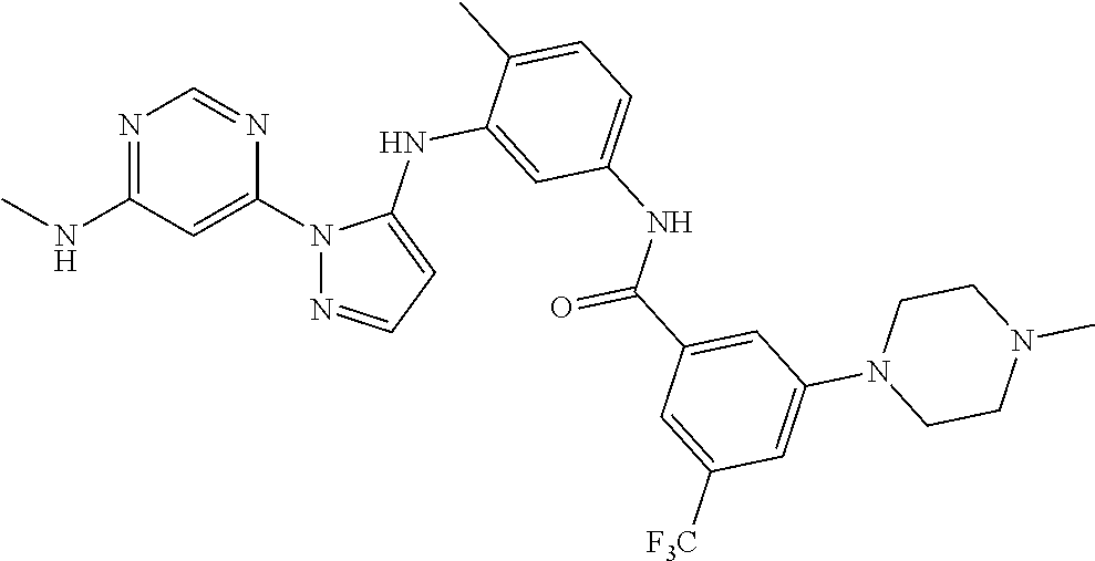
N1=C(NC)C=C(N2N=CC=C2NC2=CC(NC(C3=CC(N4CCN(C)CC4)=CC([F3C])=C3)=O)=CC=C2C)N=C1
